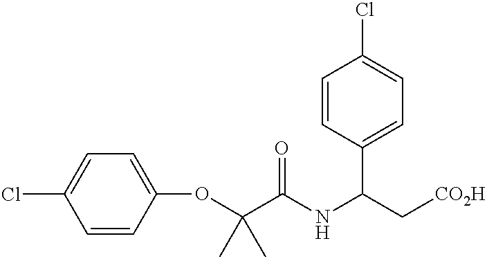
C1(Cl)=CC=C(OC(C(NC(C[CO2H])C2=CC=C(Cl)C=C2)=O)(C)C)C=C1
